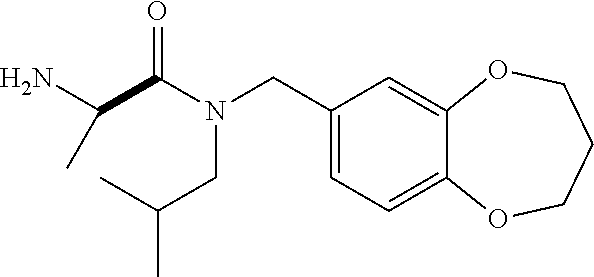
C1(CN(C(=O)C(N)C)CC(C)C)=CC=C2C(=C1)OCCCO2
